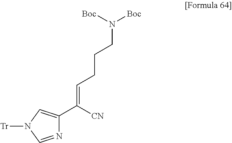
N1=CN([Tr])C=C1C(=CCCCN([Boc])[Boc])[CN]
